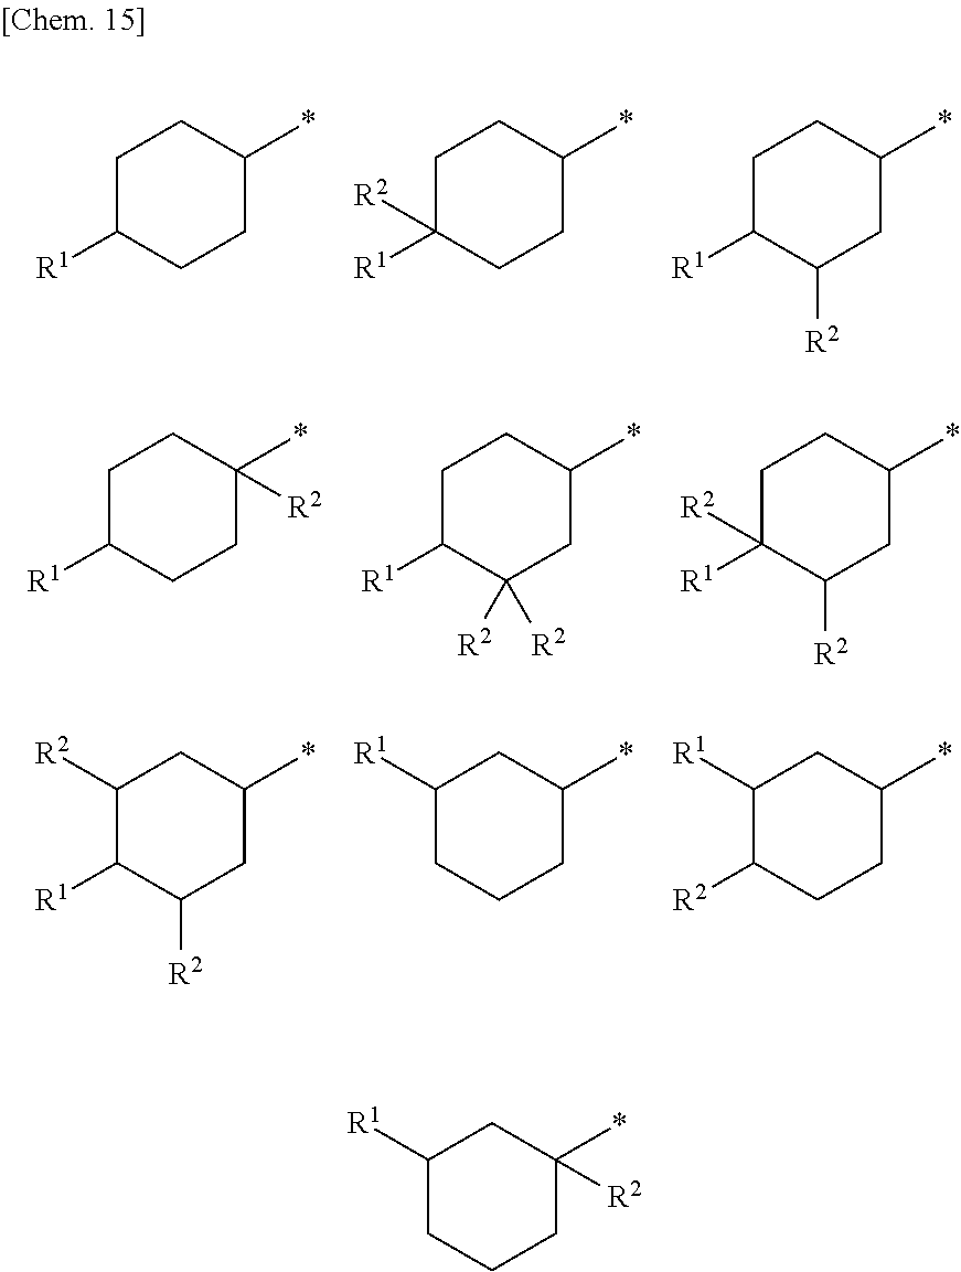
C1C([R1])CCC(*)C1.C1C([R1])([R2])CCC(*)C1.C1C([R1])C([R2])CC(*)C1.C1C([R1])CCC(*)([R2])C1.C1C([R1])C([R2])([R2])CC(*)C1.C1C([R1])([R2])C([R2])CC(*)C1.C1([R2])C([R1])C([R2])CC(*)C1.C1([R1])CCCC(*)C1.C1([R1])C([R2])CCC(*)C1.C1([R1])CCCC(*)([R2])C1
